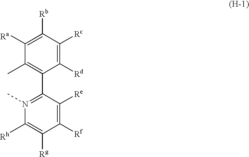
C1(C)=C(C2=N(C)C([Rh])=C([Rg])C([Rf])=C2[Re])C([Rd])=C([Rc])C([Rb])=C1[Ra]
